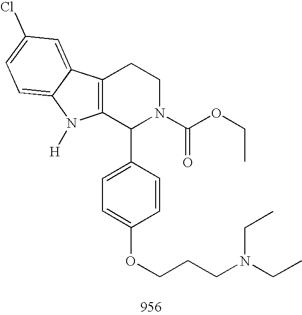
C12=C(C(C3=CC=C(OCCCN(CC)CC)C=C3)N(C(OCC)=O)CC1)N([H])C1=CC=C(Cl)C=C21
